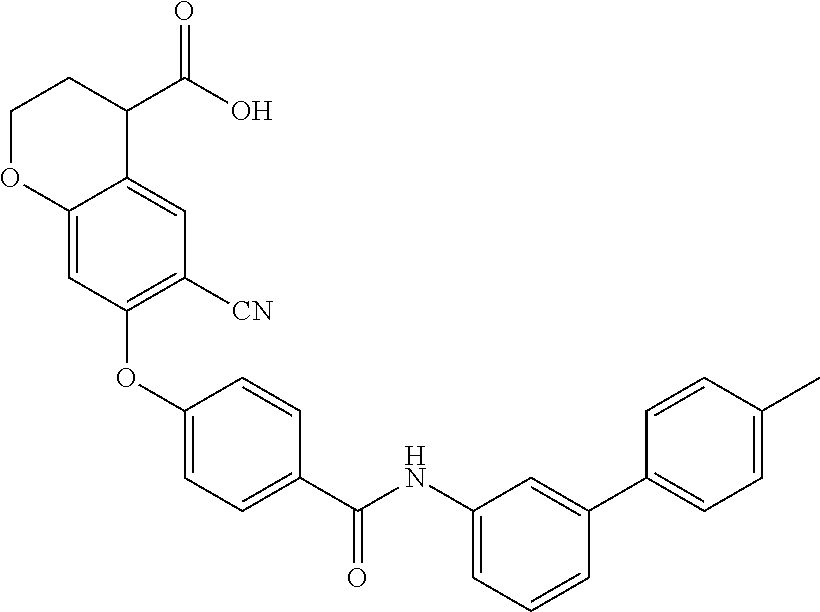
C1(OC2=C([CN])C=C3C(=C2)OCCC3C(O)=O)=CC=C(C(NC2=CC=CC(C3=CC=C(C)C=C3)=C2)=O)C=C1
